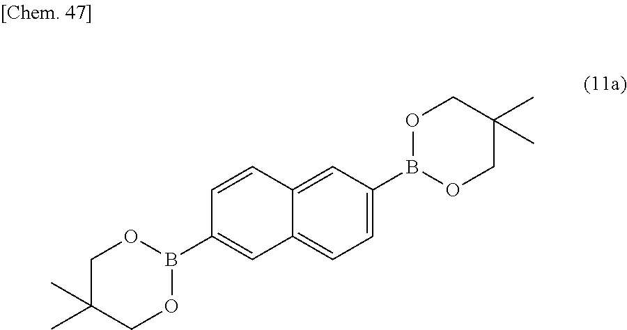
C1=C(B2OCC(C)(C)CO2)C=C2C(=C1)C=C(B1OCC(C)(C)CO1)C=C2
